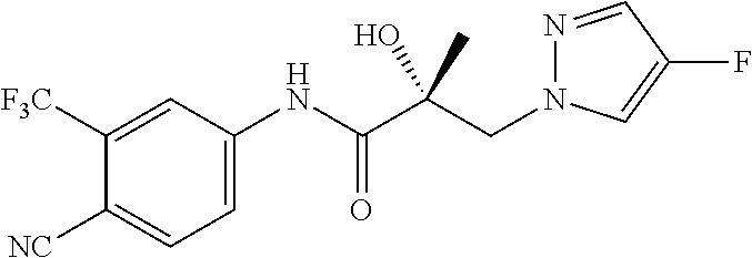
C(C(C(NC1=CC=C([NC])C([F3C])=C1)=O)(C)O)N1N=CC(F)=C1
